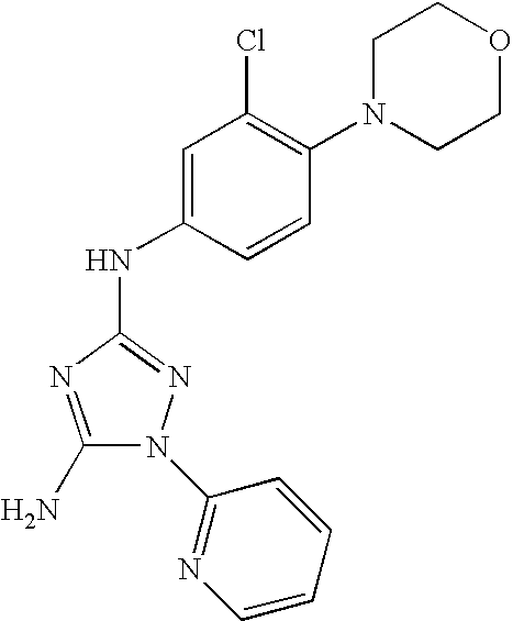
C1(N)=NC(NC2=CC(Cl)=C(N3CCOCC3)C=C2)=NN1C1=NC=CC=C1
